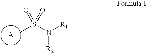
[A].S(C)(N([R1])[R2])(=O)=O
